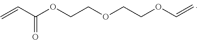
C=CC(OCCOCCOC=C)=O
